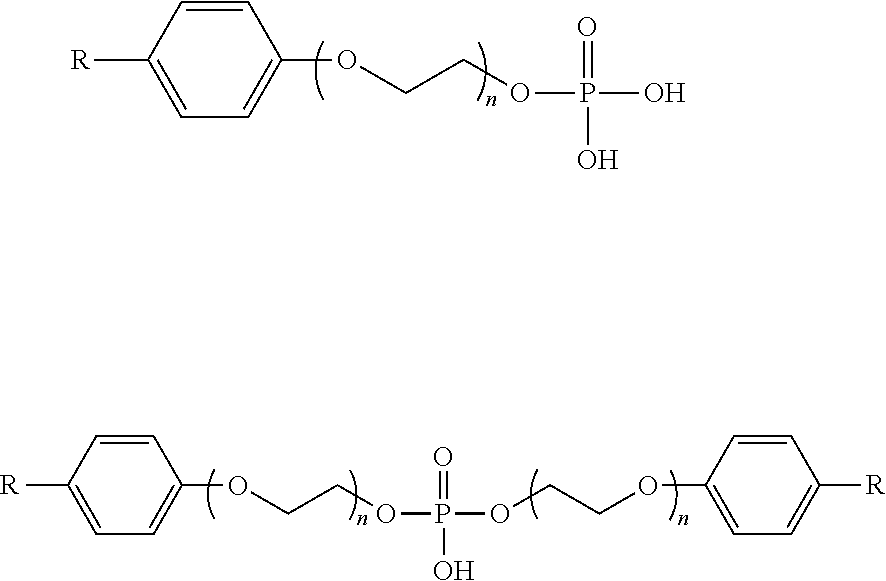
C1=CC([R])=CC=C1OCCOP(O)(=O)O.C1=CC([R])=CC=C1OCCOP(OCCOC1=CC=C([R])C=C1)(=O)O
